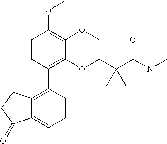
C1=CC(C2=C3C(=CC=C2)C(=O)CC3)=C(OCC(C(N(C)C)=O)(C)C)C(OC)=C1OC
